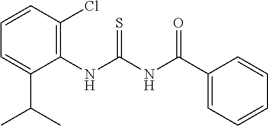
C1=CC=C(C(C)C)C(NC(=S)NC(=O)C2=CC=CC=C2)=C1Cl
